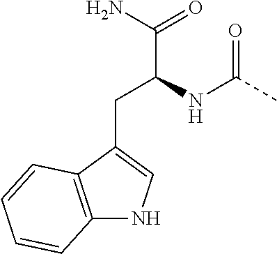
C(C(NC(C)=O)C(N)=O)C1=CNC2=C1C=CC=C2
